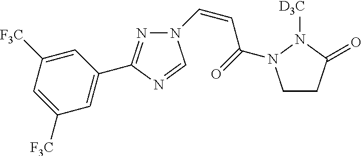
N1=C(C2=CC([F3C])=CC([F3C])=C2)N=CN1C=CC(=O)N1CCC(=O)N1[D3C]
